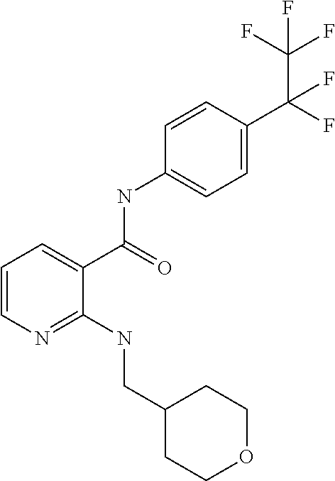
C1=CN=C(NCC2CCOCC2)C(C(NC2=CC=C(C(F)(F)C(F)(F)F)C=C2)=O)=C1
